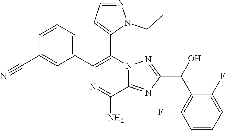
C1=CC=C(C2=C(C3=CC=NN3CC)N3C(=NC(C(C4=C(F)C=CC=C4F)O)=N3)C(N)=N2)C=C1C#N
